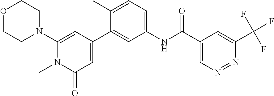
O1CCN(C2=CC(C3=CC(NC(C4=CN=NC(C(F)(F)F)=C4)=O)=CC=C3C)=CC(=O)N2C)CC1
